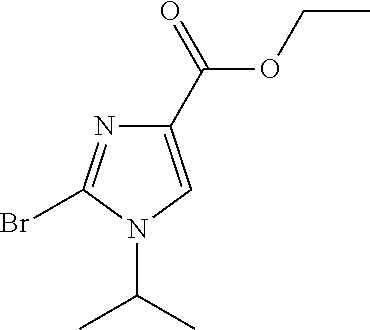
C1(C(OCC)=O)=CN(C(C)C)C(Br)=N1
